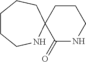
C1(=O)NCCCC12NCCCCC2
